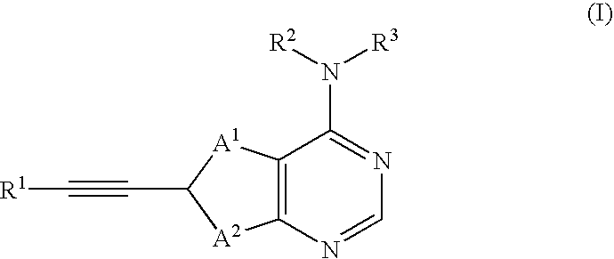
C12=C(N=CN=C1N([R2])[R3])[A2]C(C#C[R1])[A1]2
